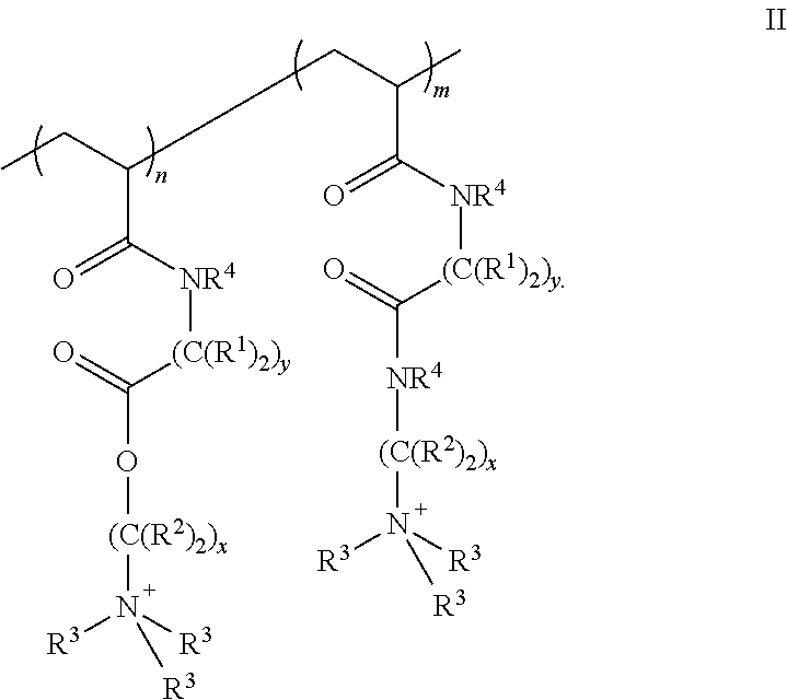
C(C([NR4][(C(R1)2)y]C(O[(C(R2)2)x]N([R3])([R3])[R3])=O)=O)(CC)CC(C([NR4][(C(R1)2)y]C([NR4][(C(R2)2)x]N([R3])([R3])[R3])=O)=O)C
